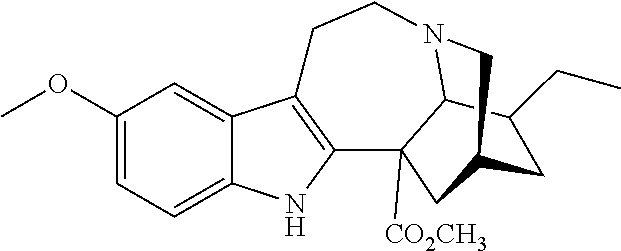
C1(OC)=CC=C2C(=C1)C1=C(N2)C2([CO2CH3])C3N(CC1)CC(C2)CC3CC
